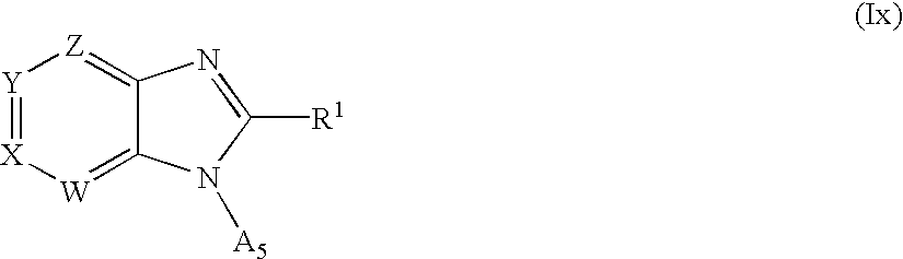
[Y]1=[X][W]=C2C(=[Z]1)N=C([R1])N2[A5]
